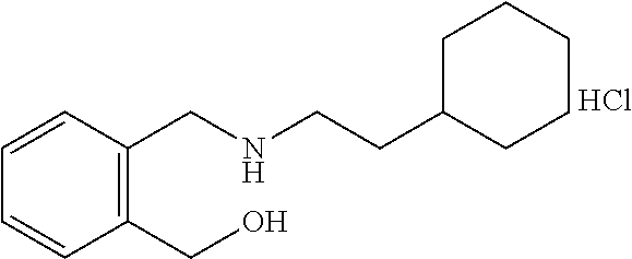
C1(CO)=C(CNCCC2CCCCC2)C=CC=C1.Cl
